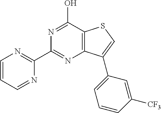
N1=CC=CN=C1C1=NC2=C(C(O)=N1)SC=C2C1=CC=CC([CF3])=C1
